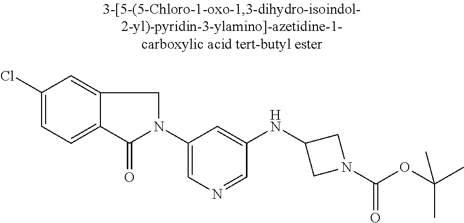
C1(Cl)=CC=C2C(=C1)CN(C1=CN=CC(NC3CN(C(=O)OC(C)(C)C)C3)=C1)C2=O
